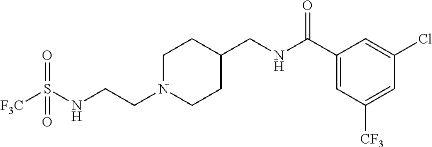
N(CCN1CCC(CNC(C2=CC([CF3])=CC(Cl)=C2)=O)CC1)S([F3C])(=O)=O
